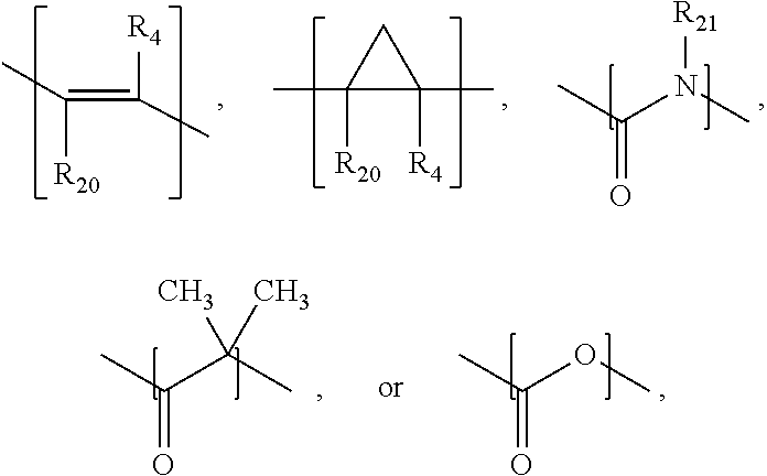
[R4]C(=C(C)[R20])C.CC1([R20])C(C)([R4])C1.CC(N([R21])C)=O.CC(C(C)(C)C)=O.CC(OC)=O
